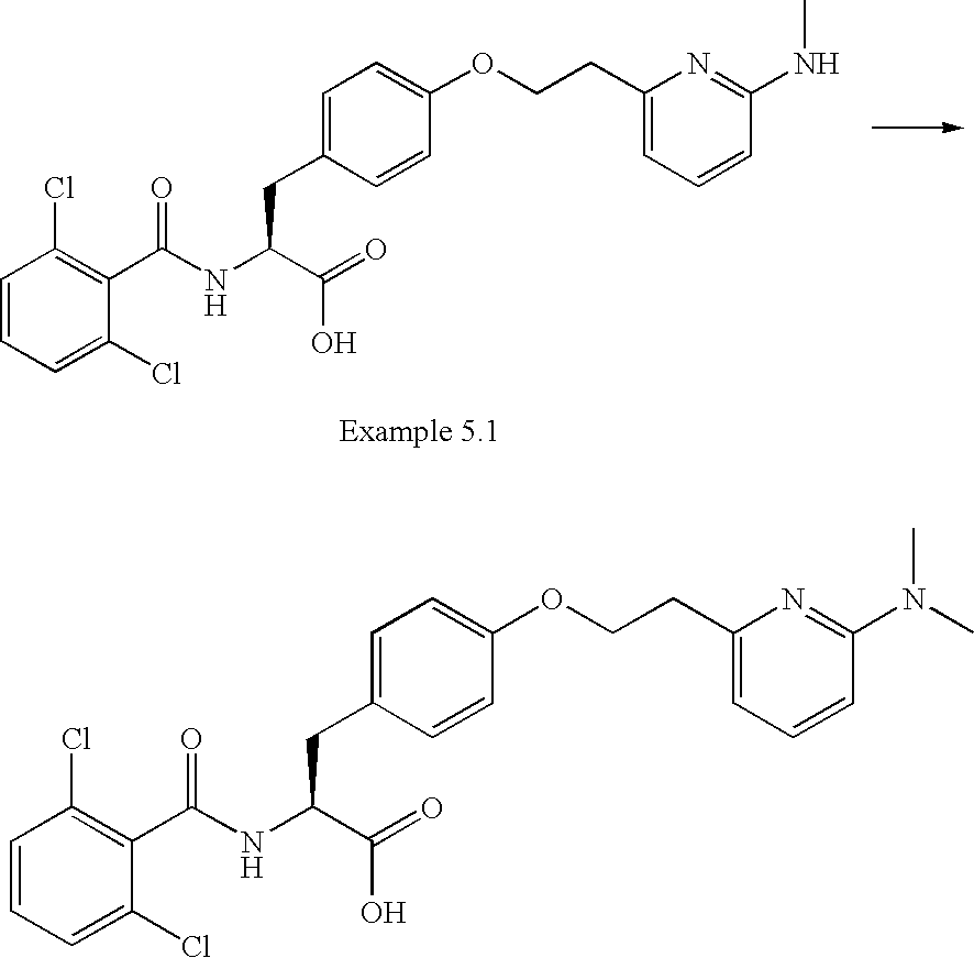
C1=CC=C(Cl)C(C(NC(C(=O)O)CC2=CC=C(OCCC3=CC=CC(N(C)C)=N3)C=C2)=O)=C1Cl.C1=CC=C(Cl)C(C(NC(C(=O)O)CC2=CC=C(OCCC3=CC=CC(NC)=N3)C=C2)=O)=C1Cl
